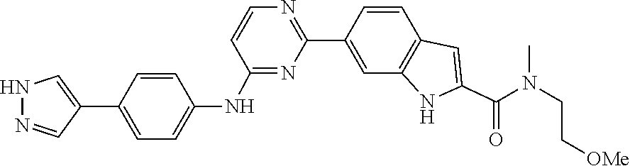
C1(NC2=CC=C(C3=CNN=C3)C=C2)=NC(C2=CC3=C(C=C2)C=C(C(=O)N(CC[OMe])C)N3)=NC=C1
